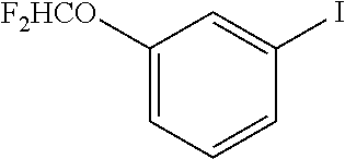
C1([F2HCO])=CC=CC(I)=C1
